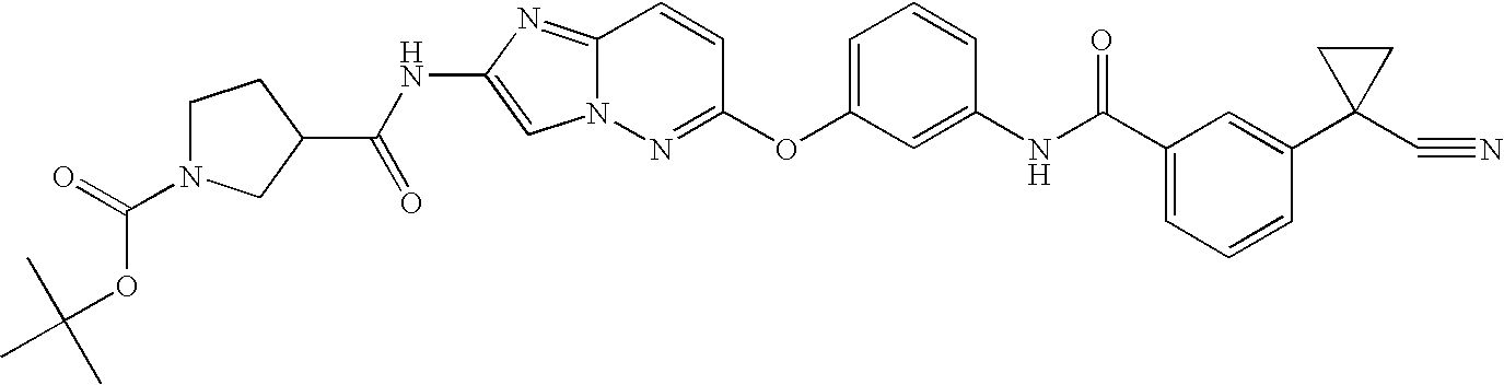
C1N(C(OC(C)(C)C)=O)CC(C(=O)NC2=CN3C(=N2)C=CC(OC2=CC=CC(NC(=O)C4=CC=CC(C5(C#N)CC5)=C4)=C2)=N3)C1
